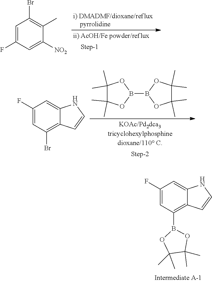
C1=C(F)C=C([NO2])C(C)=C1Br.B1(B2OC(C)(C)C(C)(C)O2)OC(C)(C)C(C)(C)O1.C1(F)=CC(Br)=C2C(=C1)NC=C2.C1(F)=CC(B2OC(C)(C)C(C)(C)O2)=C2C(=C1)NC=C2
